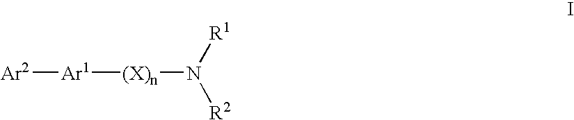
[Ar2][Ar1][(X)n]N([R1])[R2]
